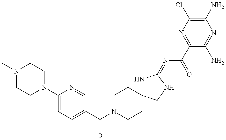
N1(C)CCN(C2=CC=C(C(N3CCC4(CC3)NC(=NC(C3=NC(Cl)=C(N)N=C3N)=O)NC4)=O)C=N2)CC1
